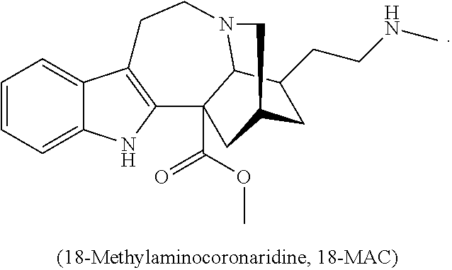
C1=CC=C2C(=C1)C1=C(N2)C2(C(OC)=O)C3N(CC1)CC(C2)CC3CCNC
